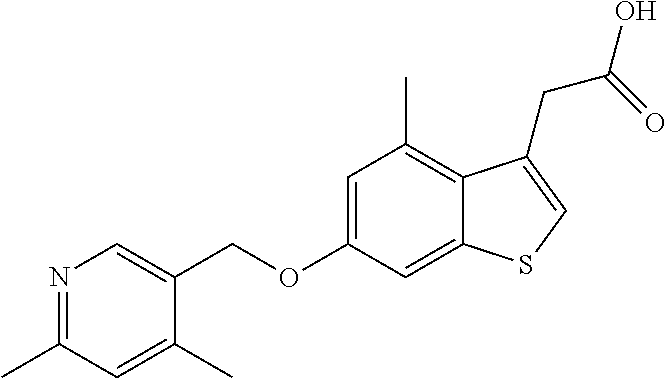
C(OC1=CC(C)=C2C(=C1)SC=C2CC(O)=O)C1=CN=C(C)C=C1C
